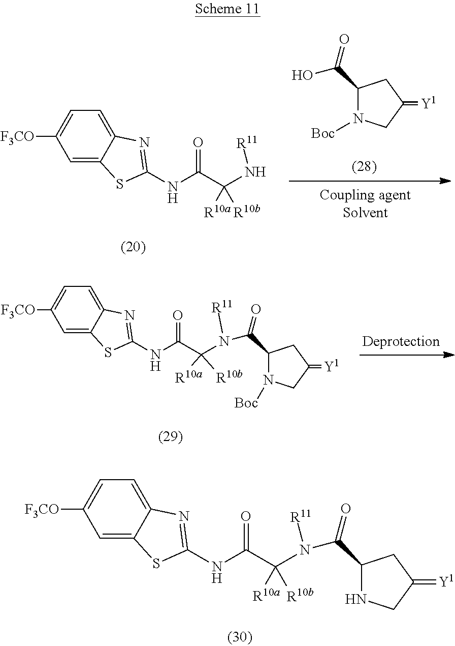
C1(C(=O)O)N([Boc])CC(=[Y1])C1.C1=C2C(=CC=C1[F3CO])N=C(NC(C([R10a])([R10b])N[R11])=O)S2.C1=C2C(=CC=C1[F3CO])N=C(NC(C([R10a])([R10b])N([R11])C(C1CC(=[Y1])CN1[Boc])=O)=O)S2.C1=C2C(=CC=C1[F3CO])N=C(NC(C([R10a])([R10b])N([R11])C(C1CC(=[Y1])CN1)=O)=O)S2
